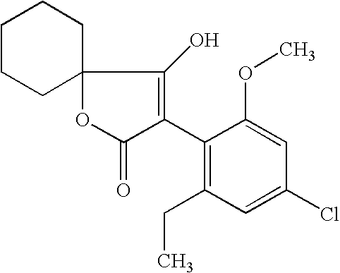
C1(C2=C(O)C3(OC2=O)CCCCC3)=C(CC)C=C(Cl)C=C1OC
